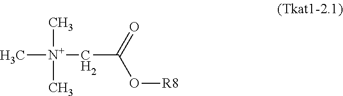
C[N+](CC(O[R8])=O)(C)C
